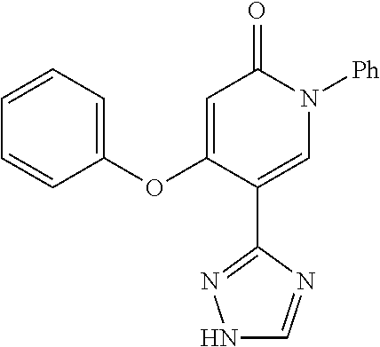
C1=CC=CC=C1OC1=CC(=O)N([Ph])C=C1C1=NNC=N1
